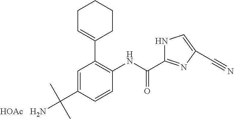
C1=C(C(N)(C)C)C=CC(NC(=O)C2=NC(C#N)=CN2)=C1C1=CCCCC1.[HOAc]
